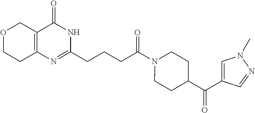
O1CCC2=C(C1)C(=O)NC(CCCC(N1CCC(C(=O)C3=CN(C)N=C3)CC1)=O)=N2
